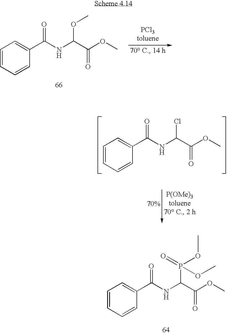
C1=CC=CC(C(NC(C(OC)=O)OC)=O)=C1.C1=CC=CC(C(NC(C(OC)=O)Cl)=O)=C1.C1=CC=CC(C(NC(C(OC)=O)P(OC)(=O)OC)=O)=C1
